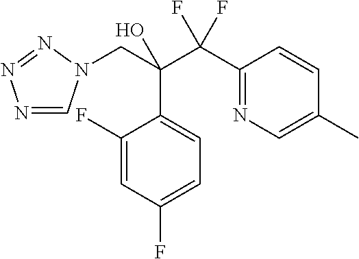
N1=CN(CC(C(C2=NC=C(C)C=C2)(F)F)(O)C2=CC=C(F)C=C2F)N=N1
